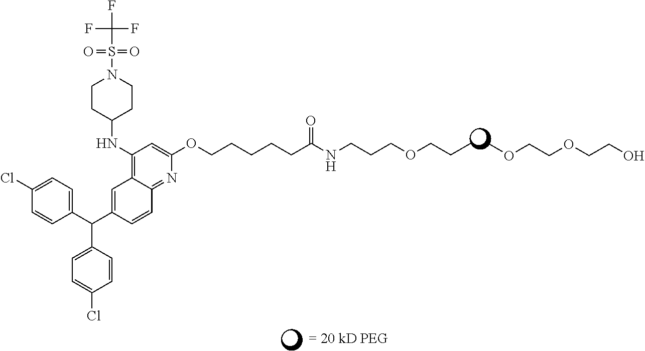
C1=C(C(C2=CC=C(Cl)C=C2)C2=CC3=C(NC4CCN(S(=O)(=O)C(F)(F)F)CC4)C=C(OCCCCCC(NCCCOCCC)=O)N=C3C=C2)C=CC(Cl)=C1.COCCOCCO
